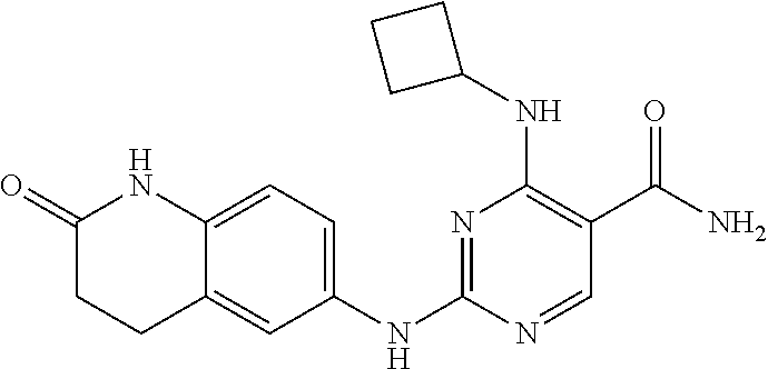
N1=C(NC2=CC=C3C(=C2)CCC(=O)N3)N=CC(C(N)=O)=C1NC1CCC1
